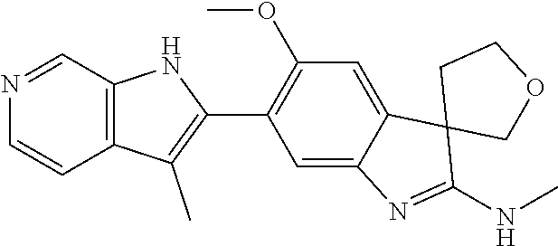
C12=C(C=NC=C1)NC(C1=C(OC)C=C3C(=C1)N=C(NC)C31COCC1)=C2C
